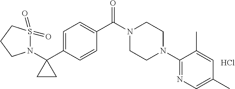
C1(N2CCN(C(C3=CC=C(C4(N5S(=O)(=O)CCC5)CC4)C=C3)=O)CC2)=NC=C(C)C=C1C.Cl
